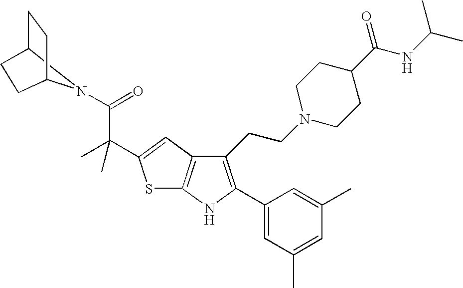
N1(C(=O)C(C2=CC3=C(S2)NC(C2=CC(C)=CC(C)=C2)=C3CCN2CCC(C(NC(C)C)=O)CC2)(C)C)C2CCC1CC2
